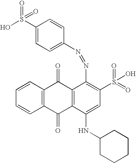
C1=CC2=C(C=C1)C(=O)C1=C(C2=O)C(N=NC2=CC=C(S(O)(=O)=O)C=C2)=C(S(=O)(=O)O)C=C1NC1CCCCC1
